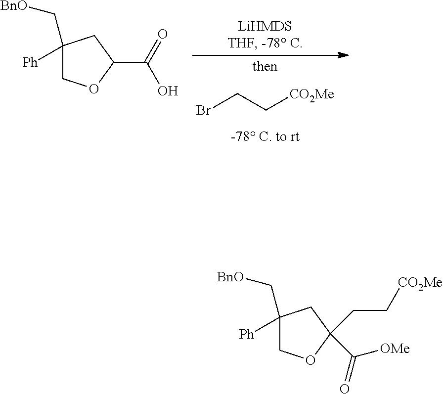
BrCC[CO2Me].C1(C[BnO])([Ph])COC(C(=O)O)C1.C1(C[BnO])([Ph])COC(CC[CO2Me])(C(=O)[OMe])C1
